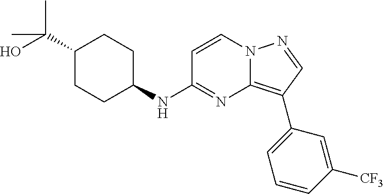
C1=CN2C(=C(C3=CC=CC([CF3])=C3)C=N2)N=C1NC1CCC(C(O)(C)C)CC1
